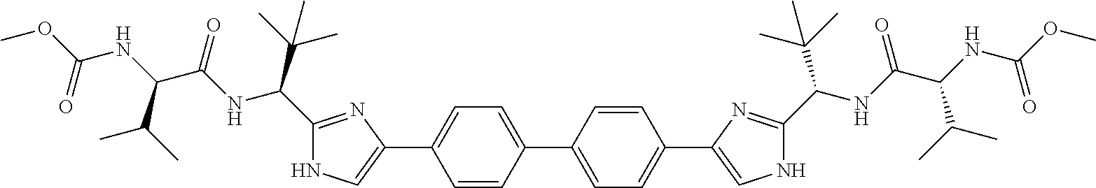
C1=CC(C2=CC=C(C3=CNC(C(NC(C(NC(OC)=O)C(C)C)=O)C(C)(C)C)=N3)C=C2)=CC=C1C1=CNC(C(NC(C(C(C)C)NC(=O)OC)=O)C(C)(C)C)=N1
